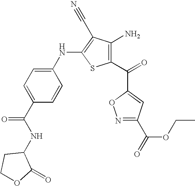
C1(NC2=C(C#N)C(N)=C(C(=O)C3=CC(C(=O)OCC)=NO3)S2)=CC=C(C(NC2CCOC2=O)=O)C=C1
